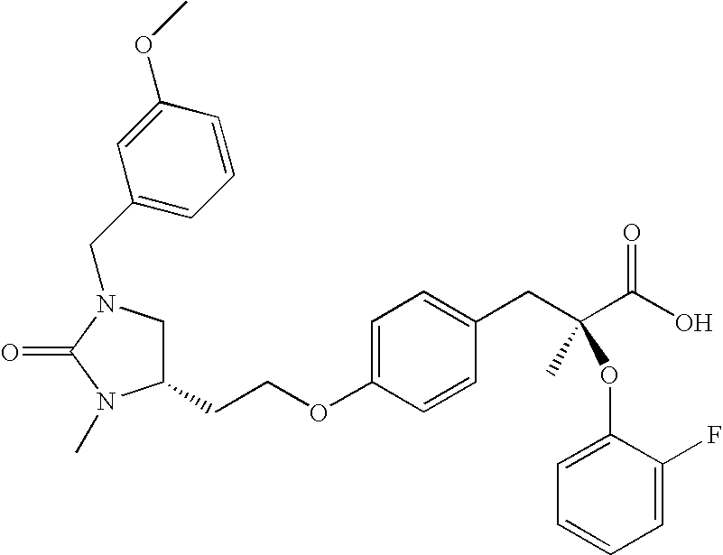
C(OC1=CC=C(CC(C)(C(O)=O)OC2=CC=CC=C2F)C=C1)CC1CN(CC2=CC=CC(OC)=C2)C(=O)N1C
